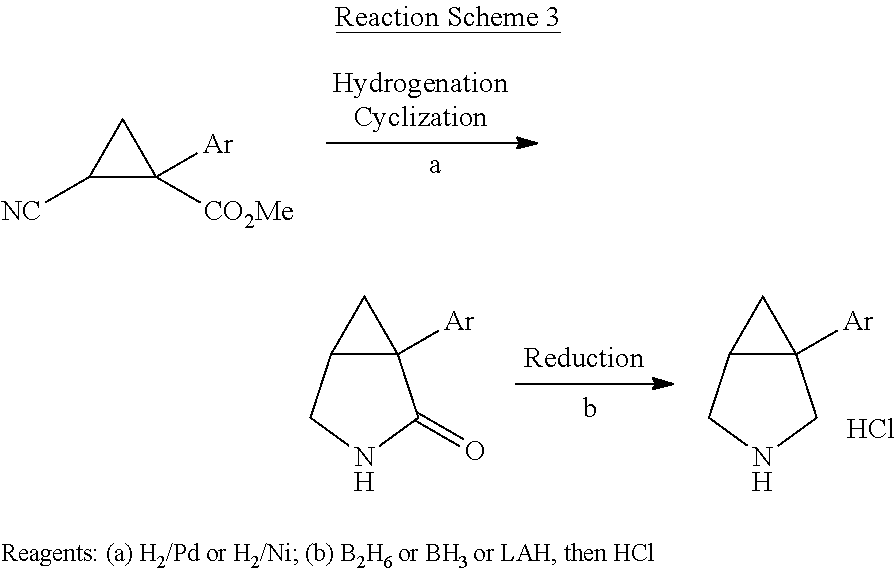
C1([NC])C([CO2Me])([Ar])C1.C12C([Ar])(C1)CNC2.Cl.C12C([Ar])(C1)C(=O)NC2
